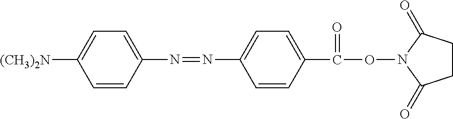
C1=C([(CH3)2N])C=CC(N=NC2=CC=C(C(ON3C(=O)CCC3=O)=O)C=C2)=C1
